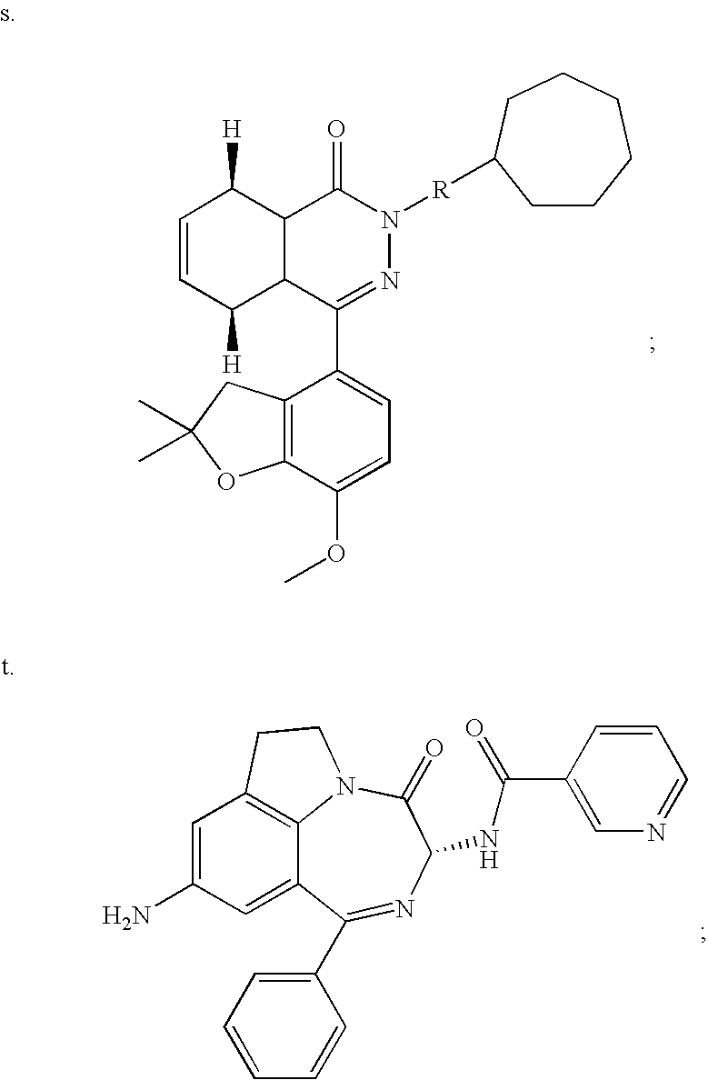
C1=CC([H])C2C(C1[H])C(=O)N([R]C1CCCCCC1)N=C2C1=CC=C(OC)C2=C1CC(C)(C)O2.C1=C(N)C=C2C3=C1CCN3C(=O)C(NC(C1=CN=CC=C1)=O)N=C2C1=CC=CC=C1
